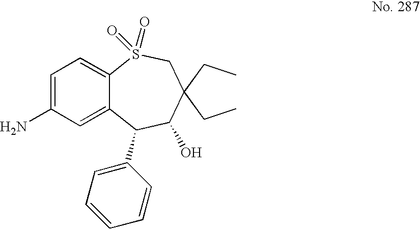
C12=CC=C(N)C=C1C(C1=CC=CC=C1)C(O)C(CC)(CC)CS2(=O)=O
